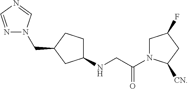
C1(NCC(N2CC(F)CC2[CN])=O)CCC(CN2N=CN=C2)C1
